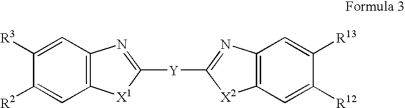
C1=C([R3])C([R2])=CC2=C1N=C([Y]C1=NC3=C(C=C([R12])C([R13])=C3)[X2]1)[X1]2
